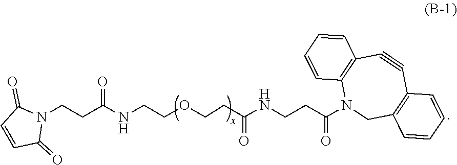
C(COCCC(NCCC(N1CC2=C(C#CC3=C1C=CC=C3)C=CC=C2)=O)=O)NC(CCN1C(=O)C=CC1=O)=O
